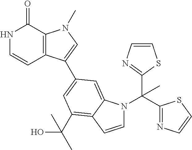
N1C=CC2=C(C1=O)N(C)C=C2C1=CC(C(O)(C)C)=C2C(=C1)N(C(C1=NC=CS1)(C1=NC=CS1)C)C=C2
